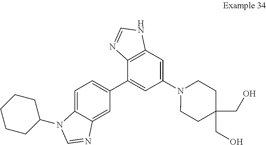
C1=C2C(=CC(C3=CC(N4CCC(CO)(CO)CC4)=CC4=C3N=CN4)=C1)N=CN2C1CCCCC1
